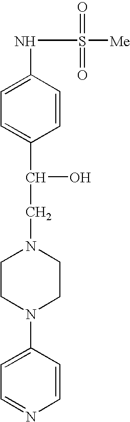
C1(NS([Me])(=O)=O)=CC=C(C(O)CN2CCN(C3=CC=NC=C3)CC2)C=C1
